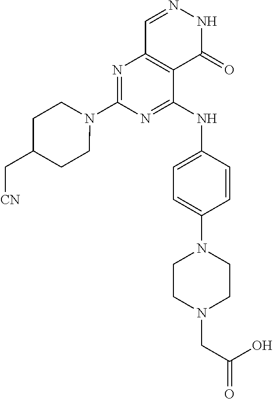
N1=C(N2CCC(C[CN])CC2)N=C(NC2=CC=C(N3CCN(CC(O)=O)CC3)C=C2)C2=C1C=NNC2=O
